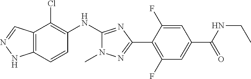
C12=C(C=CC(NC3=NC(C4=C(F)C=C(C(NCC)=O)C=C4F)=NN3C)=C1Cl)NN=C2
